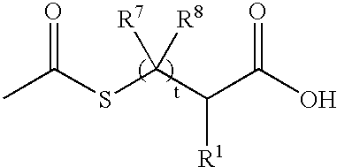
CC(SC(C(C(O)=O)[R1])([R7])[R8])=O
